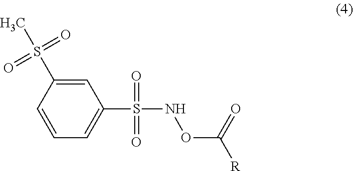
C1(S(=O)(NOC([R])=O)=O)=CC=CC(S(C)(=O)=O)=C1
